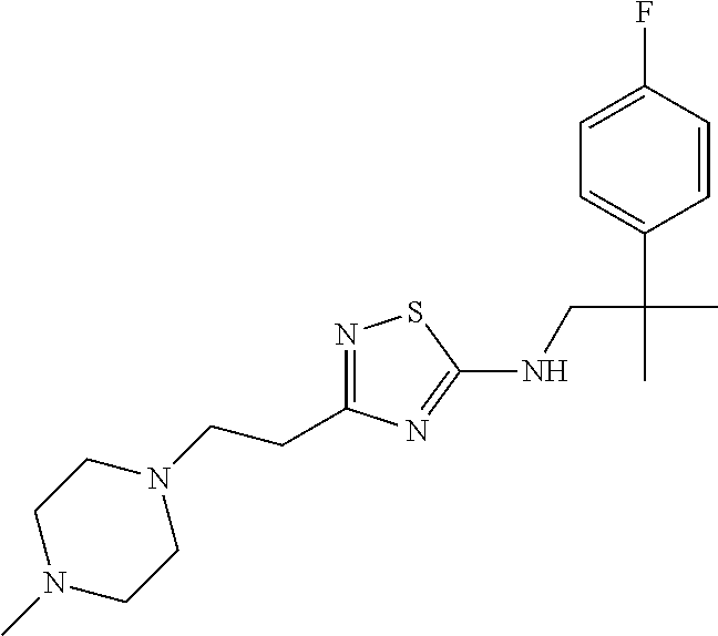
N1=C(CCN2CCN(C)CC2)N=C(NCC(C)(C2=CC=C(F)C=C2)C)S1
